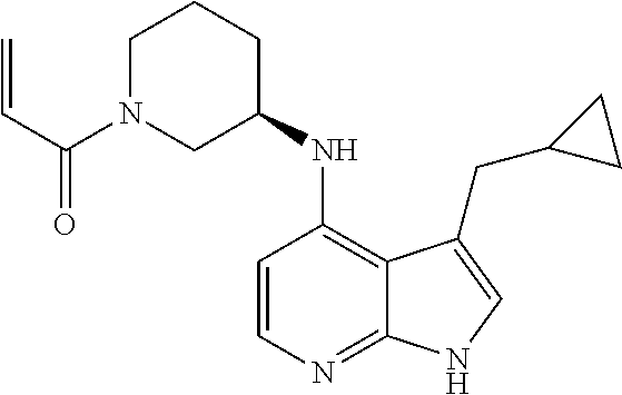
C1=CN=C2C(=C1NC1CN(C(C=C)=O)CCC1)C(CC1CC1)=CN2
